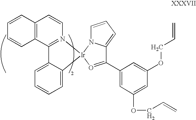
C12=C(C3=N(C=C1)[Ir]1(C4=CC=CC=C34)N3C=CC=C3C(C3=CC(OCC=C)=CC(OCC=C)=C3)=O1)C=CC=C2
